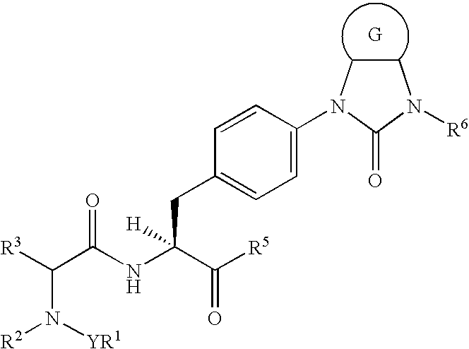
C1CN(C2=CC=C(CC(NC(C([R3])N([YR1])[R2])=O)(C([R5])=O)[H])C=C2)C(=O)N1[R6]
